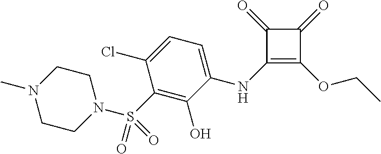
C1(NC2=CC=C(Cl)C(S(N3CCN(C)CC3)(=O)=O)=C2O)=C(OCC)C(=O)C1=O
